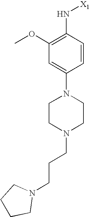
C1=C(N2CCN(CCCN3CCCC3)CC2)C=CC(N[X1])=C1OC
